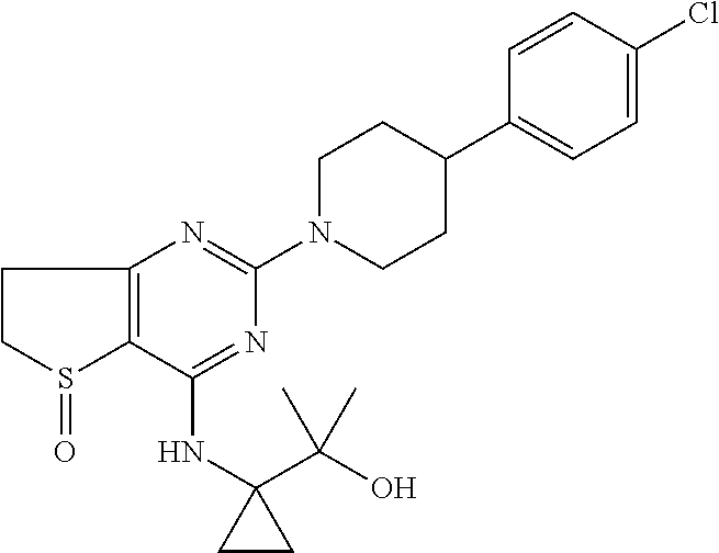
C1(NC2(C(O)(C)C)CC2)=NC(N2CCC(C3=CC=C(Cl)C=C3)CC2)=NC2=C1S(=O)CC2
